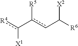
[R4]c(-c(cC([R6])[X2])[R5])[X1]
